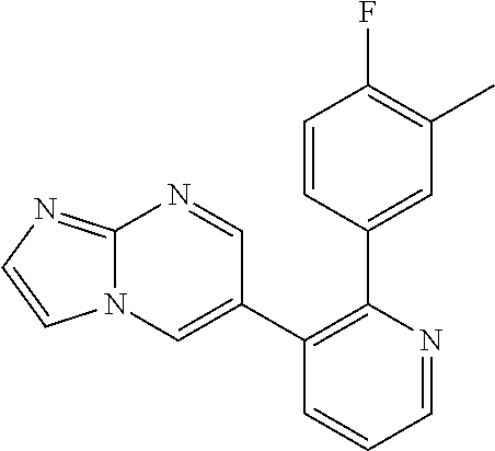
C1=CC(C2=C(C3=CN4C(=NC=C4)N=C3)C=CC=N2)=CC(C)=C1F
